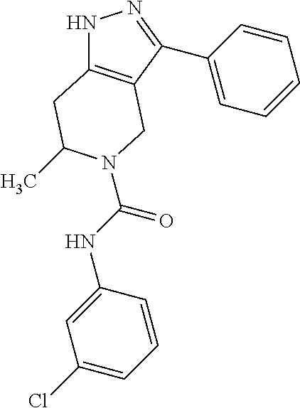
N1C2=C(C(C3=CC=CC=C3)=N1)CN(C(NC1=CC(Cl)=CC=C1)=O)C(C)C2
